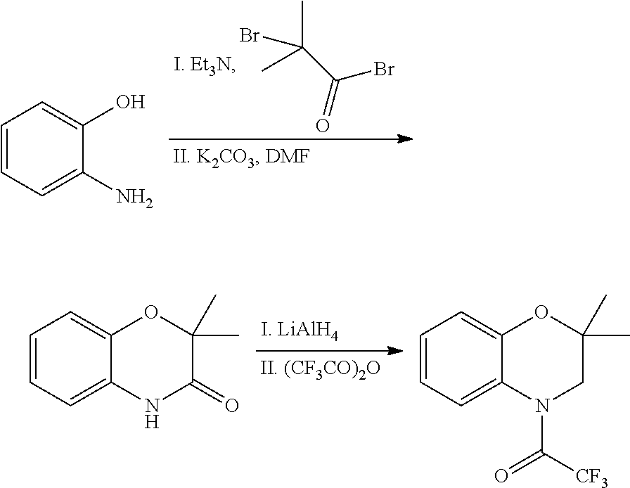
CC(C(Br)=O)(Br)C.C1=CC=C(N)C(O)=C1.C1=CC=C2C(=C1)OC(C)(C)C(=O)N2.C1=CC=C2C(=C1)OC(C)(C)CN2C([CF3])=O
